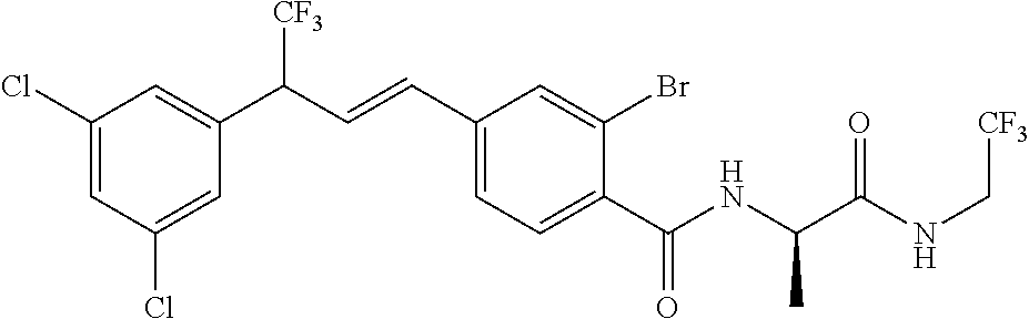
C1=C(Cl)C=C(C(C=CC2=CC=C(C(NC(C(NC[CF3])=O)C)=O)C(Br)=C2)[CF3])C=C1Cl
